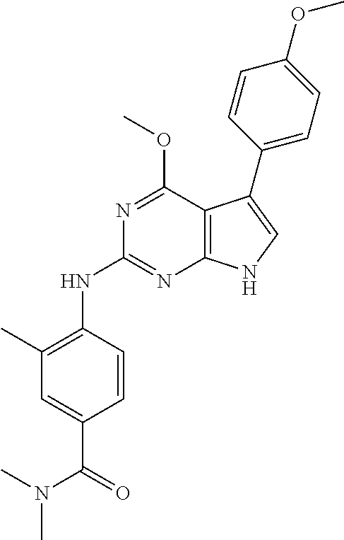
C1(C2=CNC3=C2C(OC)=NC(NC2=C(C)C=C(C(N(C)C)=O)C=C2)=N3)=CC=C(OC)C=C1
